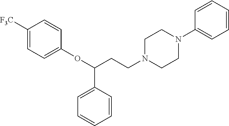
C1([F3C])=CC=C(OC(CCN2CCN(C3=CC=CC=C3)CC2)C2=CC=CC=C2)C=C1
